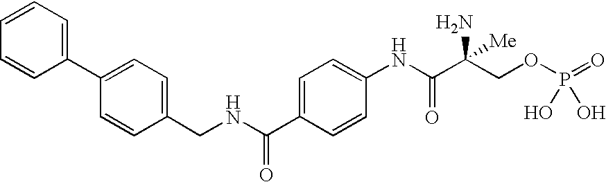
C1=CC=CC(C2=CC=C(CNC(C3=CC=C(NC(=O)C(COP(=O)(O)O)(N)[Me])C=C3)=O)C=C2)=C1
